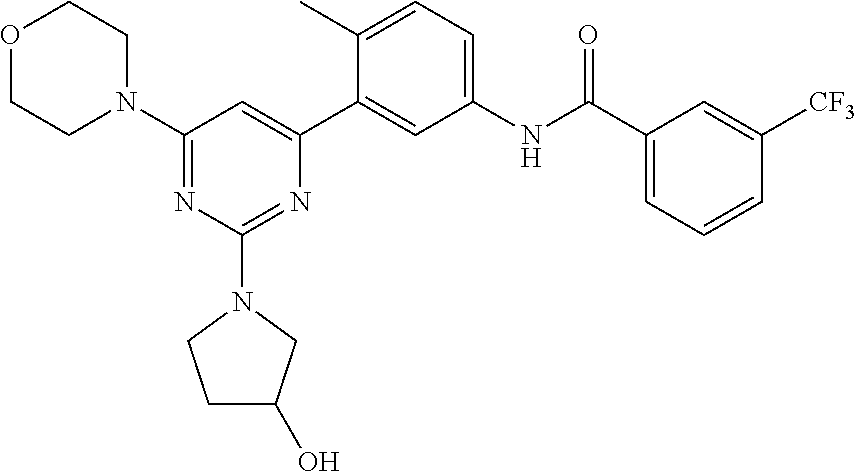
C1(N2CCOCC2)=NC(N2CCC(O)C2)=NC(C2=CC(NC(C3=CC=CC([CF3])=C3)=O)=CC=C2C)=C1
